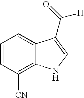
C1=CC([CN])=C2C(=C1)C(C([H])=O)=CN2
